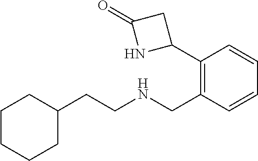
C1=CC=CC(CNCCC2CCCCC2)=C1C1CC(=O)N1
